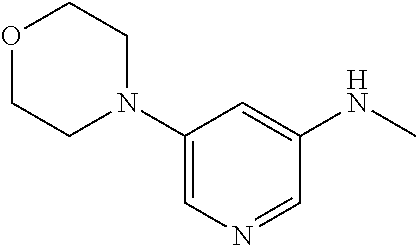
O1CCN(C2=CN=CC(NC)=C2)CC1
